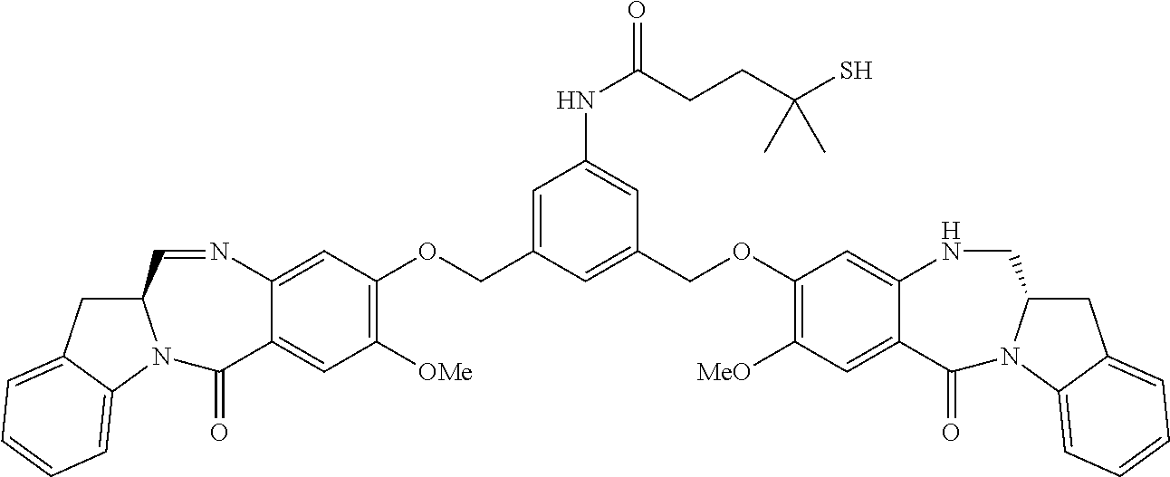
C1=C(COC2=C([OMe])C=C3C(=C2)N=CC2CC4=CC=CC=C4N2C3=O)C=C(COC2=C([MeO])C=C3C(=C2)NCC2CC4=CC=CC=C4N2C3=O)C=C1NC(CCC(S)(C)C)=O
